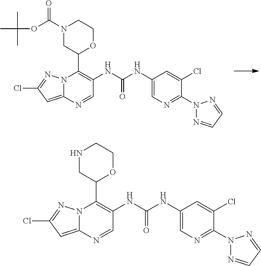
N12C(=CC(Cl)=N1)N=CC(NC(NC1=CN=C(N3N=CC=N3)C(Cl)=C1)=O)=C2C1CN(C(=O)OC(C)(C)C)CCO1.N12C(=CC(Cl)=N1)N=CC(NC(NC1=CN=C(N3N=CC=N3)C(Cl)=C1)=O)=C2C1CNCCO1
